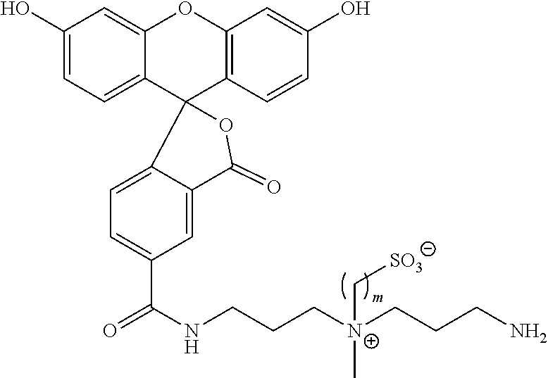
C1(O)=CC=C2C(=C1)OC1=C(C=CC(O)=C1)C21C2=CC=C(C(=O)NCCC[N+](CCCN)(C)C[SO3])C=C2C(=O)O1
